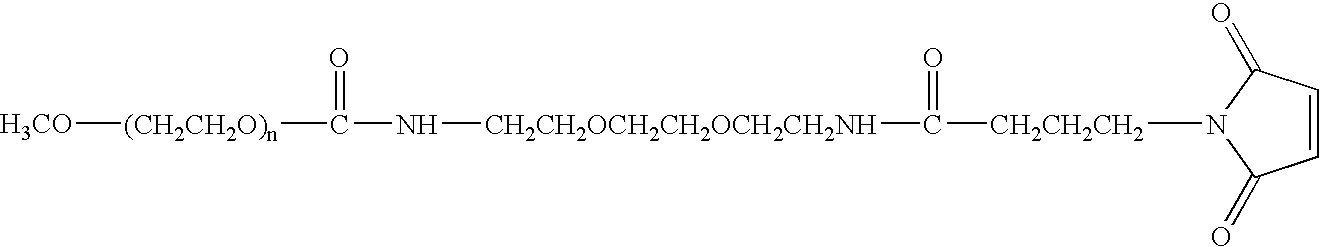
C1=CC(=O)N([CH2CH2CH2]C([CH2CH2OCH2CH2OCH2CH2NH]NC(=O)[(CH2CH2O)n][H3CO])=O)C1=O
